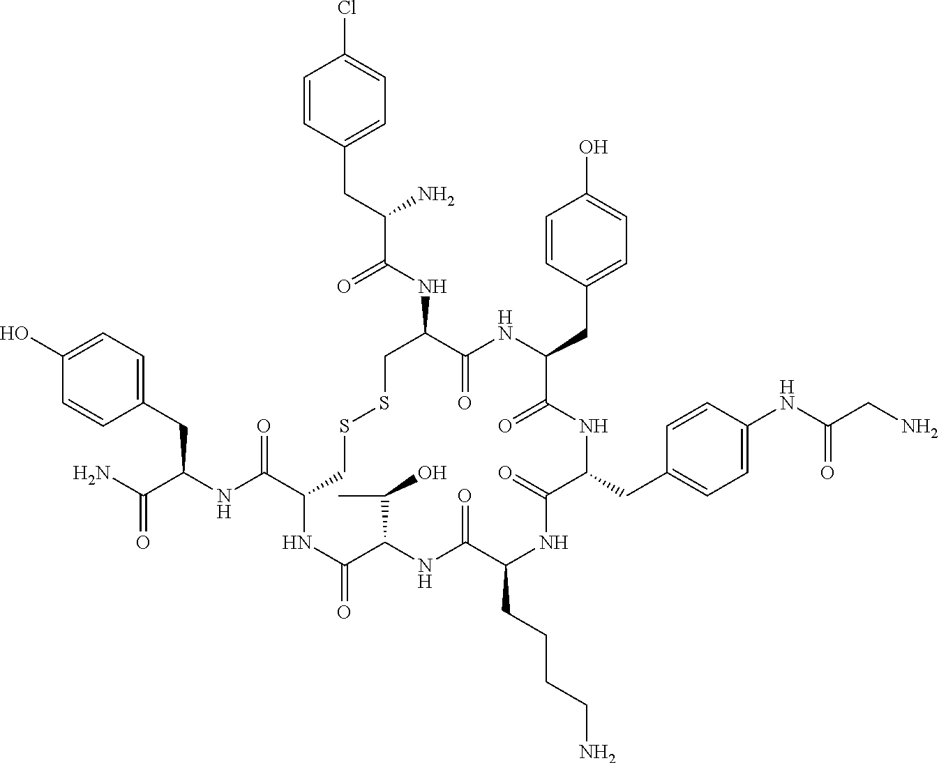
C1=C(O)C=CC(CC(NC(C2CSSCC(NC(C(CC3=CC=C(Cl)C=C3)N)=O)C(=O)NC(CC3=CC=C(O)C=C3)C(=O)NC(CC3=CC=C(NC(CN)=O)C=C3)C(=O)NC(CCCCN)C(=O)NC(C(C)O)C(=O)N2)=O)C(N)=O)=C1
